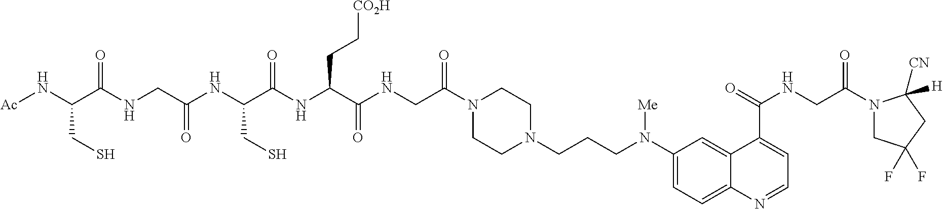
C1CN(CCCN(C2=CC=C3C(=C2)C(C(=O)NCC(N2CC(F)(F)CC2([CN])[H])=O)=CC=N3)[Me])CCN1C(CNC(C(NC(C(NC(CNC(C(N[Ac])CS)=O)=O)CS)=O)CC[CO2H])=O)=O
